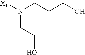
[X1]N(CCCO)CCO
